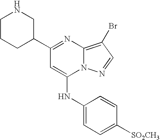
C1(C2=NC3=C(Br)C=NN3C(NC3=CC=C([SO2CH3])C=C3)=C2)CNCCC1
